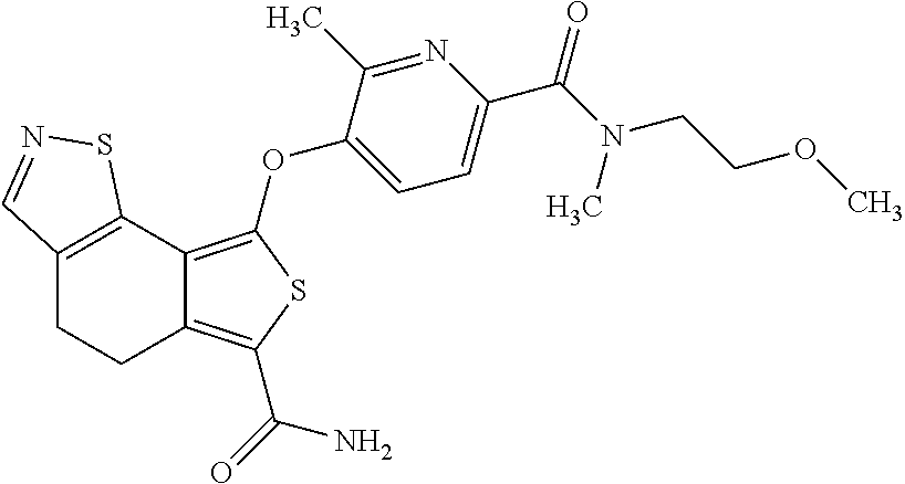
C12=C(C3=C(OC4=CC=C(C(N(CCOC)C)=O)N=C4C)SC(C(=O)N)=C3CC1)SN=C2
